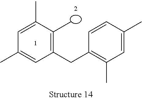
C1(C)=C(CC2=C(C)C=C(C)C=C2)C=C(C)C=C1C
